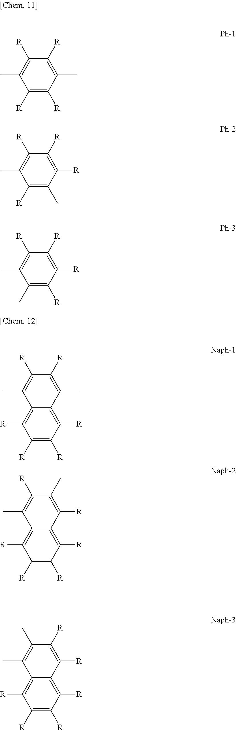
C1([R])=C([R])C(C)=C([R])C([R])=C1C.C1([R])=C(C)C([R])=C([R])C([R])=C1C.C1(C)=C([R])C([R])=C([R])C([R])=C1C.C1([R])=C([R])C([R])=C2C(=C1[R])C(C)=C([R])C([R])=C2C.C1([R])=C([R])C([R])=C2C(=C1[R])C(C)=C([R])C(C)=C2[R].C1([R])=C([R])C([R])=C2C(=C1[R])C(C)=C(C)C([R])=C2[R]
